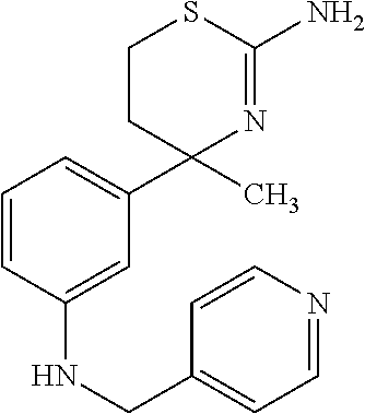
C1CSC(N)=NC1(C1=CC=CC(NCC2=CC=NC=C2)=C1)C
